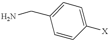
C1=C(CN)C=CC([X])=C1
